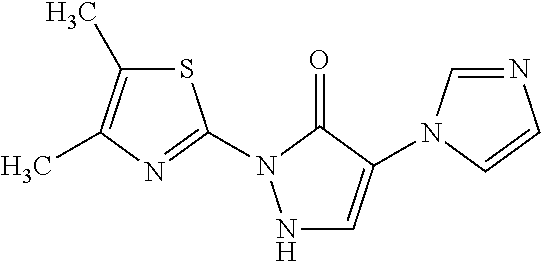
N1C=C(N2C=NC=C2)C(=O)N1C1=NC(C)=C(C)S1
